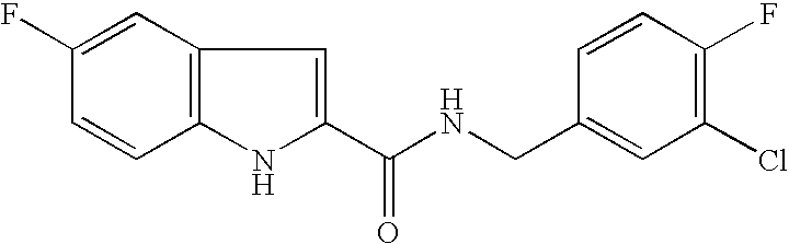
C1=C(F)C=CC2=C1C=C(C(NCC1=CC(Cl)=C(F)C=C1)=O)N2
